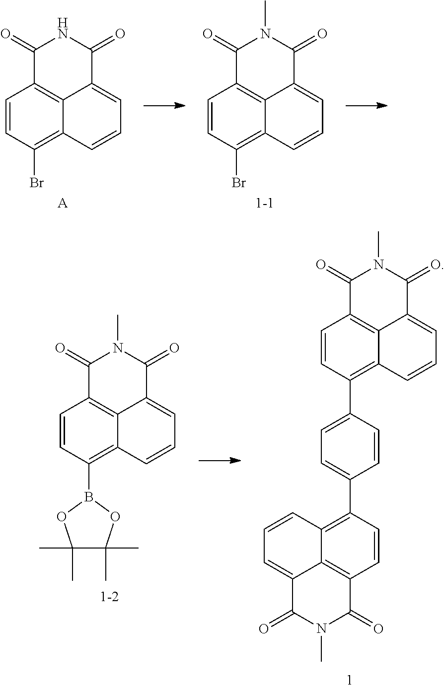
C1(=O)C2=C3C(=CC=CC3=C(Br)C=C2)C(=O)N1.[A].C1(=O)C2=C3C(=CC=CC3=C(Br)C=C2)C(=O)N1C.[1-1].[1-2].C1(=O)C2=C3C(=CC=CC3=C(B3OC(C)(C)C(C)(C)O3)C=C2)C(=O)N1C.C1(=O)C2=C3C(=CC=CC3=C(C3=CC=C(C4=C5C6=C(C(=O)N(C)C(=O)C6=CC=C5)C=C4)C=C3)C=C2)C(=O)N1C
